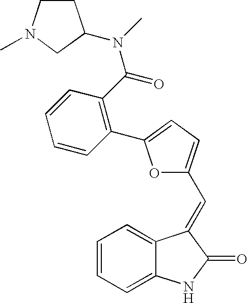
C1=CC=C2C(=C1)C(=CC1=CC=C(C3=C(C(=O)N(C)C4CCN(C)C4)C=CC=C3)O1)C(=O)N2
